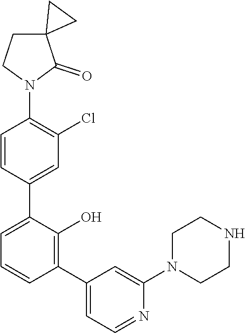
C1=C(C2=CC(Cl)=C(N3C(=O)C4(CC3)CC4)C=C2)C(O)=C(C2=CC=NC(N3CCNCC3)=C2)C=C1
